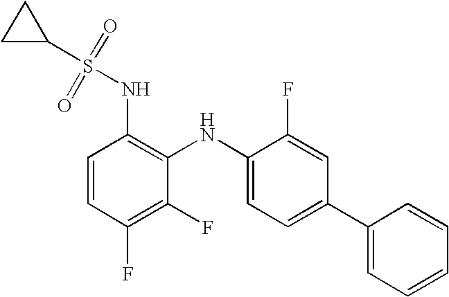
C1C(S(=O)(=O)NC2=C(NC3=CC=C(C4=CC=CC=C4)C=C3F)C(F)=C(F)C=C2)C1
